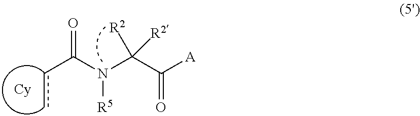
c(C(N(C(C([A])=O)([R2])[R2])[R5])=O)c
